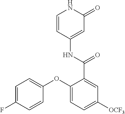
C1=CC(NC(=O)C2=CC([OCF3])=CC=C2OC2=CC=C(F)C=C2)=CC(=O)N1
